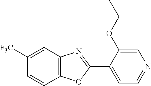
C12=C(C=C([F3C])C=C1)N=C(C1=CC=NC=C1OCC)O2
